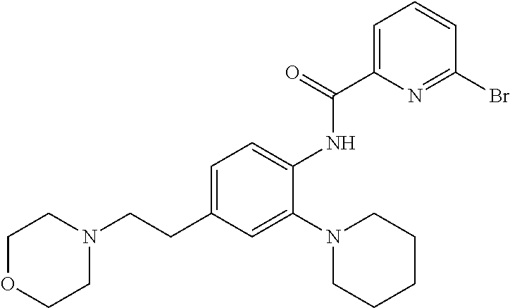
C1OCCN(CCC2=CC=C(NC(=O)C3=CC=CC(Br)=N3)C(N3CCCCC3)=C2)C1
